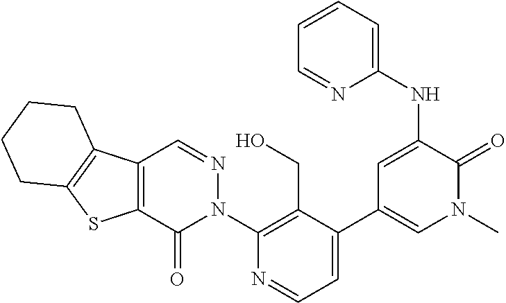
C1(N2N=CC3=C(C2=O)SC2=C3CCCC2)=C(CO)C(C2=CN(C)C(=O)C(NC3=CC=CC=N3)=C2)=CC=N1
